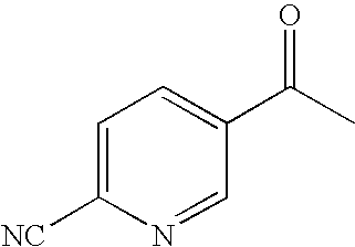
C1=C([NC])N=CC(C(C)=O)=C1
